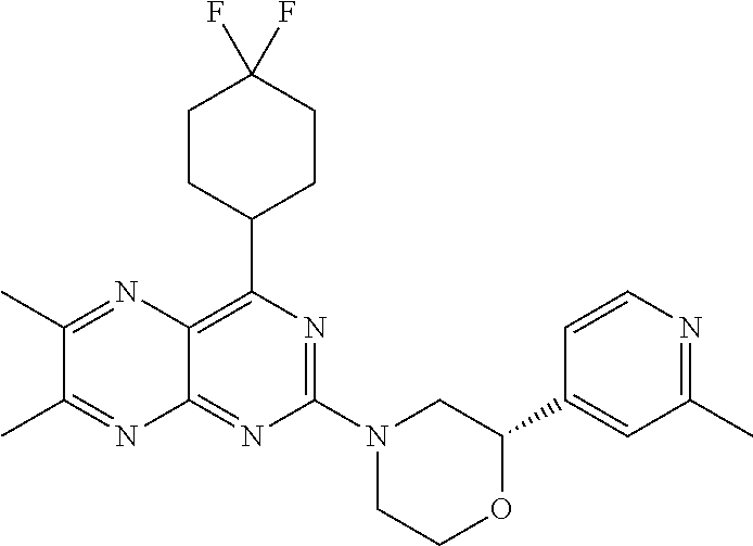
C12=C(C3CCC(F)(F)CC3)N=C(N3CCOC(C4=CC(C)=NC=C4)C3)N=C1N=C(C)C(C)=N2
